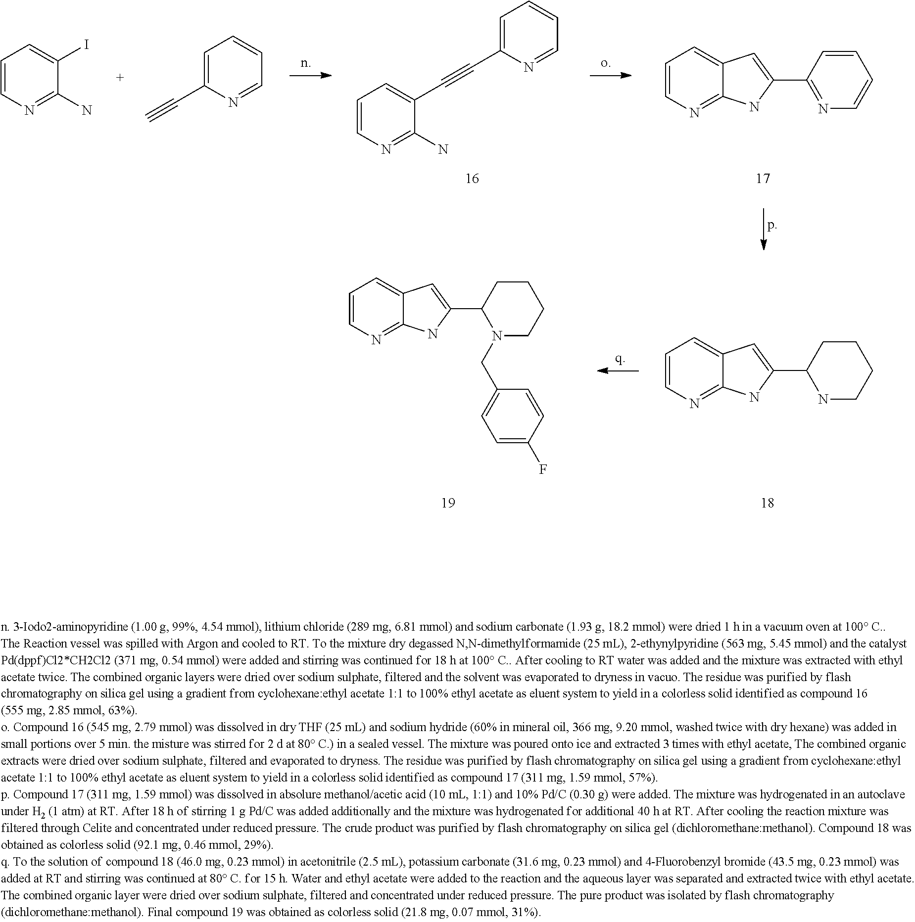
C1=CN=C2C(=C1)C=C(C1=NC=CC=C1)N2.C1=CN=C(N)C(I)=C1.C1=C(C#C)N=CC=C1.C1=C(C#CC2=CC=CN=C2N)N=CC=C1.C1=CN=C2C(=C1)C=C(C1N(CC3=CC=C(F)C=C3)CCCC1)N2.C1=CN=C2C(=C1)C=C(C1NCCCC1)N2
